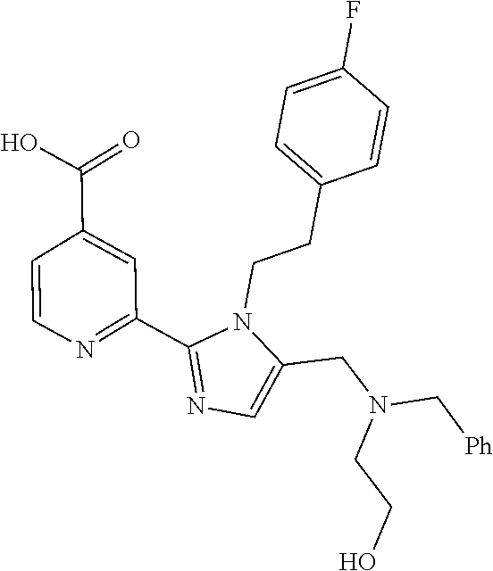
C1=CN=C(C2=NC=C(CN(CCO)C[Ph])N2CCC2=CC=C(F)C=C2)C=C1C(O)=O
